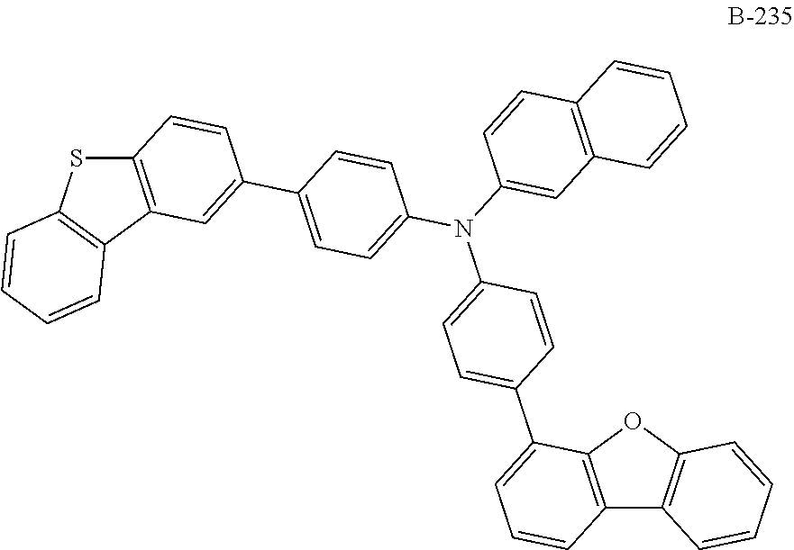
C12=C(OC3=C1C=CC=C3)C(C1=CC=C(N(C3=CC=C(C4=CC5=C(C=C4)SC4=C5C=CC=C4)C=C3)C3=CC4=C(C=C3)C=CC=C4)C=C1)=CC=C2
